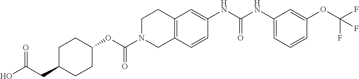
C1C(CC(O)=O)CCC(OC(N2CC3=C(CC2)C=C(NC(NC2=CC=CC(OC(F)(F)F)=C2)=O)C=C3)=O)C1
